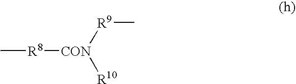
C[R8][CON]([R9]C)[R10]
